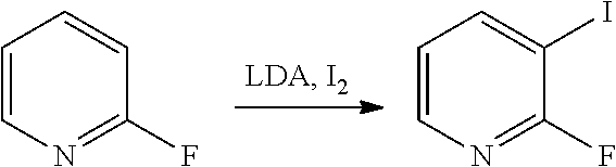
C1=CN=C(F)C=C1.C1=CN=C(F)C(I)=C1
